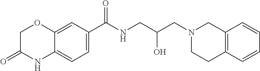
C12=CC(C(NCC(CN3CC4=C(CC3)C=CC=C4)O)=O)=CC=C1NC(=O)CO2
